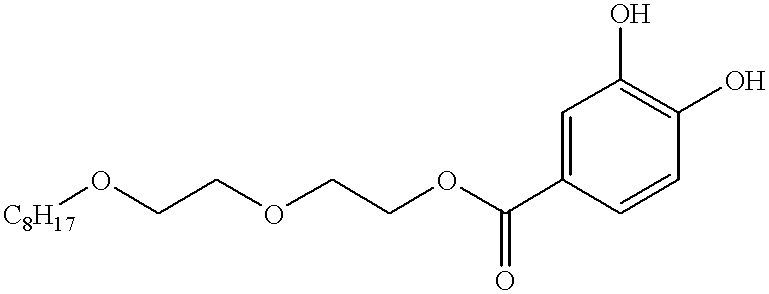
[C8H17]OCCOCCOC(C1=CC(O)=C(O)C=C1)=O
